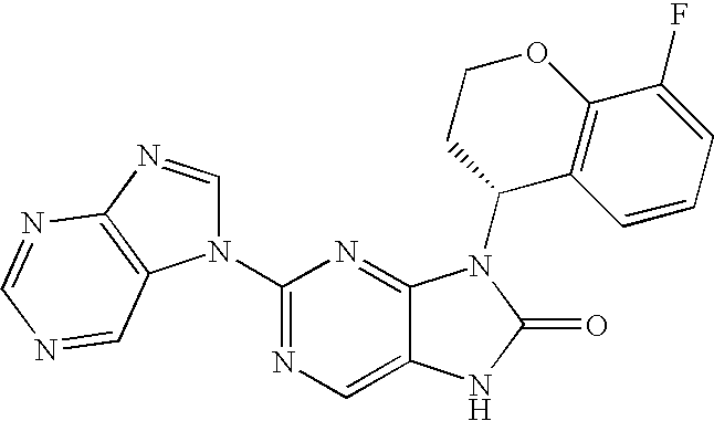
C1(N2C=NC3=C2C=NC=N3)=NC=C2C(=N1)N(C1CCOC3=C1C=CC=C3F)C(=O)N2
